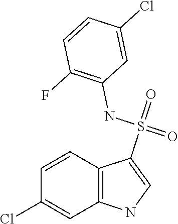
C1=CC2=C(C=C1Cl)NC=C2S(=O)(NC1=C(F)C=CC(Cl)=C1)=O
